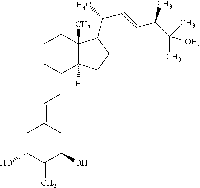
C1CC(=CC=C2CC(O)C(=C)C(O)C2)C2([H])C(C)(C1)C(C(C)C=CC(C(C)([OH])C)C)CC2
